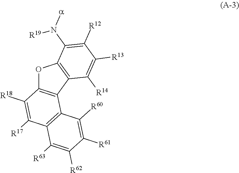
O1C2=C(C3=C1C(N([a])[R19])=C([R12])C([R13])=C3[R14])C1=C(C([R17])=C2[R18])C([R63])=C([R62])C([R61])=C1[R60]
